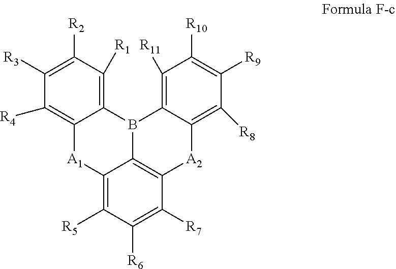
C1([R3])=C([R2])C([R1])=C2C(=C1[R4])[A1]C1=C([R5])C([R6])=C([R7])C3=C1B2C1=C([R11])C([R10])=C([R9])C([R8])=C1[A2]3
